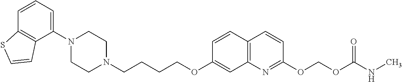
C1(N2CCN(CCCCOC3=CC4=C(C=C3)C=CC(OCOC(NC)=O)=N4)CC2)=CC=CC2=C1C=CS2
